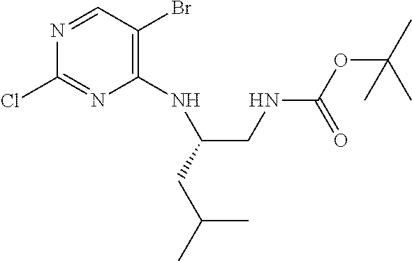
N1=CC(Br)=C(NC(CC(C)C)CNC(OC(C)(C)C)=O)N=C1Cl
